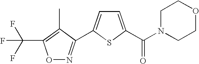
O1N=C(C2=CC=C(C(N3CCOCC3)=O)S2)C(C)=C1C(F)(F)F
